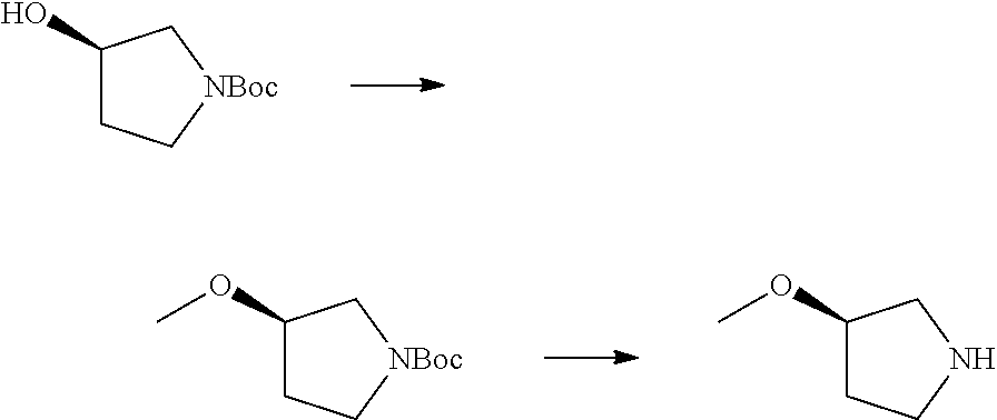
C1(O)CC[NBoc]C1.C1(OC)CC[NBoc]C1.C1(OC)CCNC1
